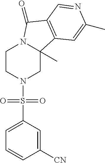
C1CN(S(C2=CC=CC([CN])=C2)(=O)=O)CC2(C)N1C(=O)C1=C2C=C(C)N=C1
